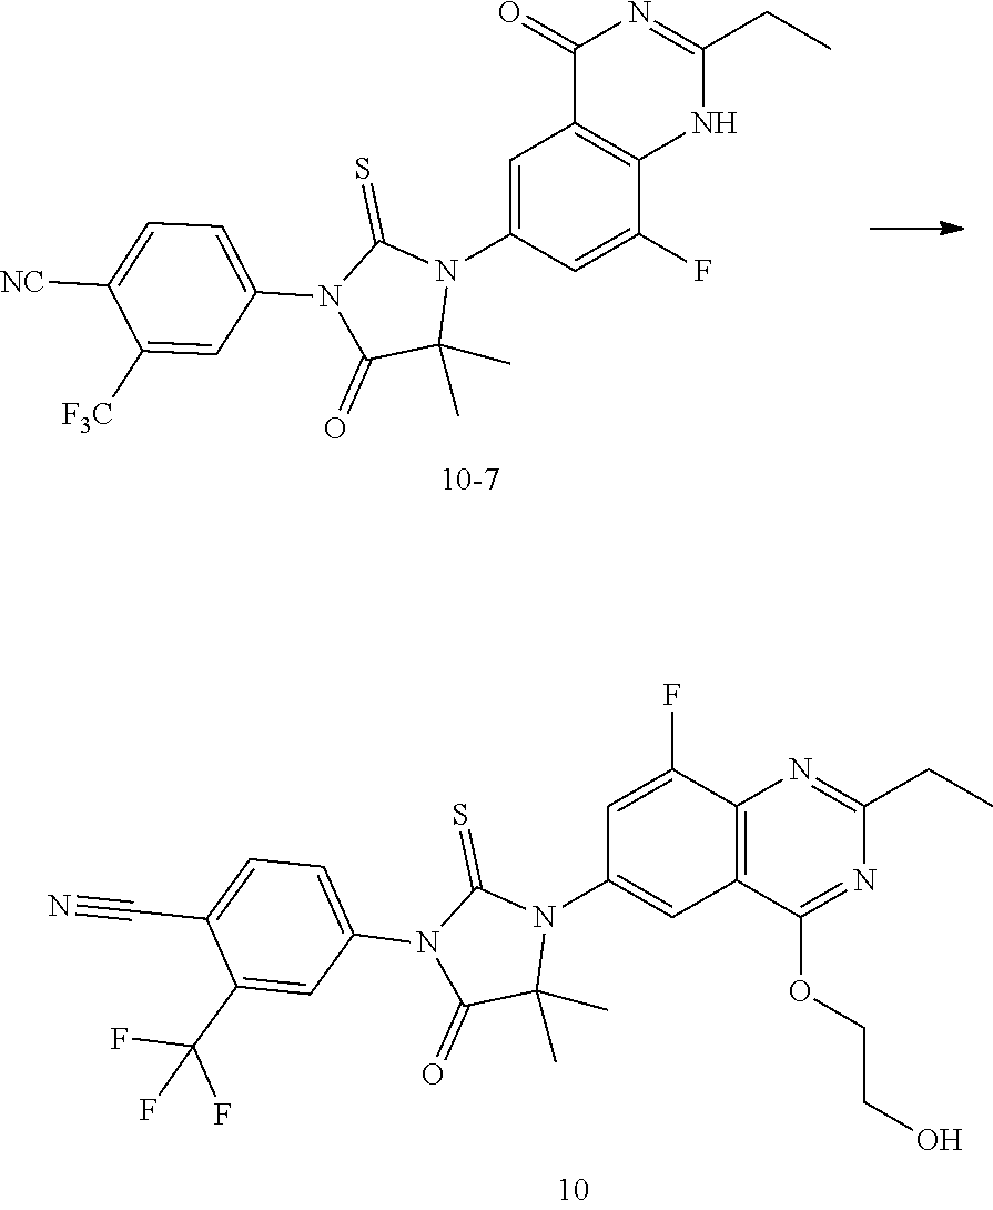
C1=C(N2C(=S)N(C3=CC=C([NC])C([F3C])=C3)C(=O)C2(C)C)C=C(F)C2=C1C(=O)N=C(CC)N2.C1=C(F)C2=C(C=C1N1C(=S)N(C3=CC=C(C#N)C(C(F)(F)F)=C3)C(=O)C1(C)C)C(OCCO)=NC(CC)=N2
